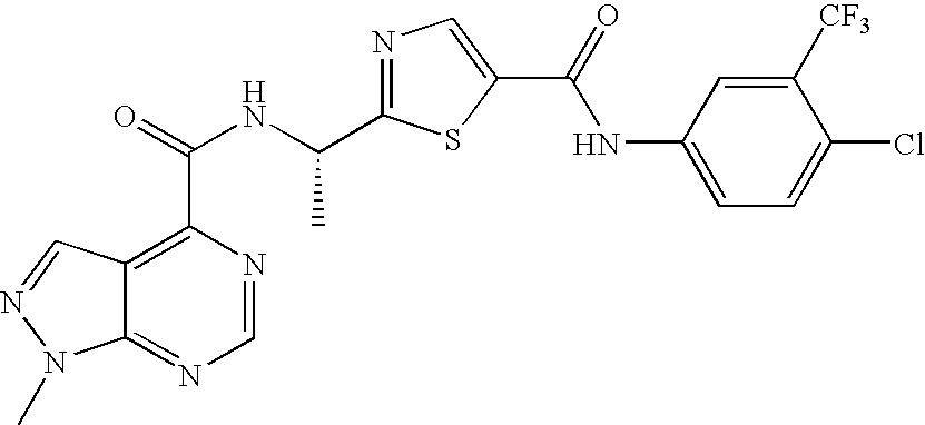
C12=NC=NC(C(=O)NC(C3=NC=C(C(=O)NC4=CC=C(Cl)C([CF3])=C4)S3)C)=C1C=NN2C
